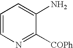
C1=CN=C([COPh])C(N)=C1
